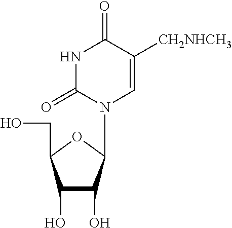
C1(O)C(O)C(N2C(=O)NC(=O)C([CH2NHCH3])=C2)OC1CO
